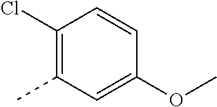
C1(Cl)=C(C)C=C(OC)C=C1
